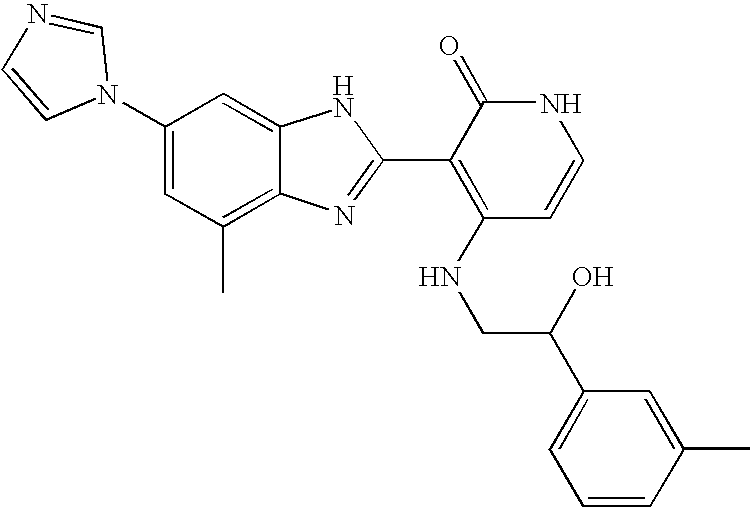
C1(C)=C2C(=CC(N3C=NC=C3)=C1)NC(C1=C(NCC(C3=CC=CC(C)=C3)O)C=CNC1=O)=N2
